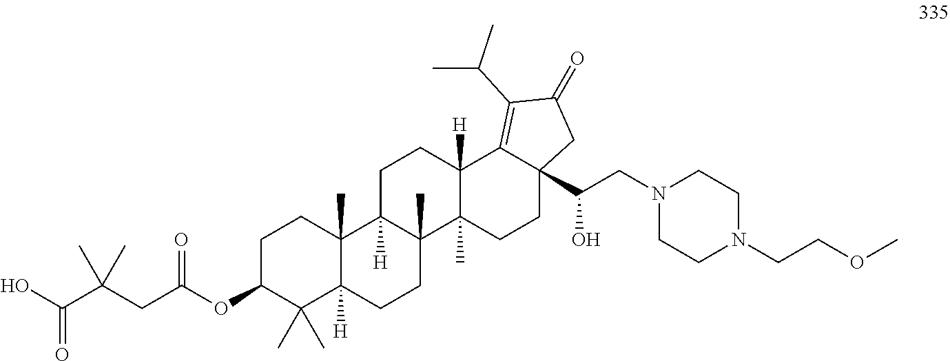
C1C(OC(CC(C(O)=O)(C)C)=O)C(C)(C)C2([H])C(C)(C1)C1([H])C(C)(CC2)C2(C)C([H])(CC1)C1=C(C(C)C)C(=O)CC1(C(CN1CCN(CCOC)CC1)O)CC2
